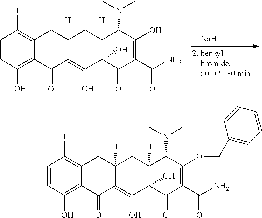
C1=CC(O)=C2C(=C1I)CC1([H])C(=C(O)C3(O)C([H])(C1)C(N(C)C)C(O)=C(C(N)=O)C3=O)C2=O.C1=CC(O)=C2C(=C1I)CC1([H])C(=C(O)C3(O)C([H])(C1)C(N(C)C)C(OCC1=CC=CC=C1)=C(C(N)=O)C3=O)C2=O
